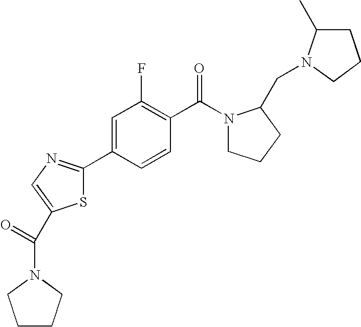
S1C(C2=CC(F)=C(C(N3CCCC3CN3C(C)CCC3)=O)C=C2)=NC=C1C(N1CCCC1)=O
